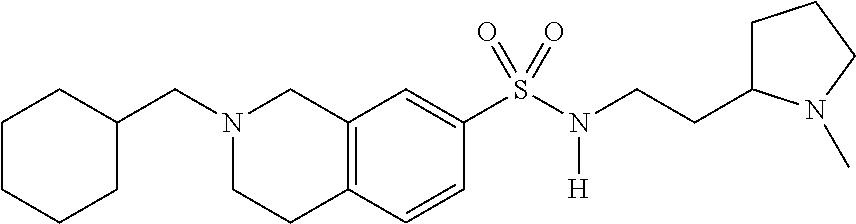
C1CCCC(CN2CCC3=C(C2)C=C(S(N([H])CCC2CCCN2C)(=O)=O)C=C3)C1
